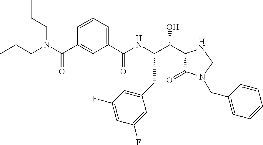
O=C(N(CCC)CCC)C1=CC(C(NC(CC2=CC(F)=CC(F)=C2)C(C2C(=O)N(CC3=CC=CC=C3)CN2)O)=O)=CC(C)=C1
